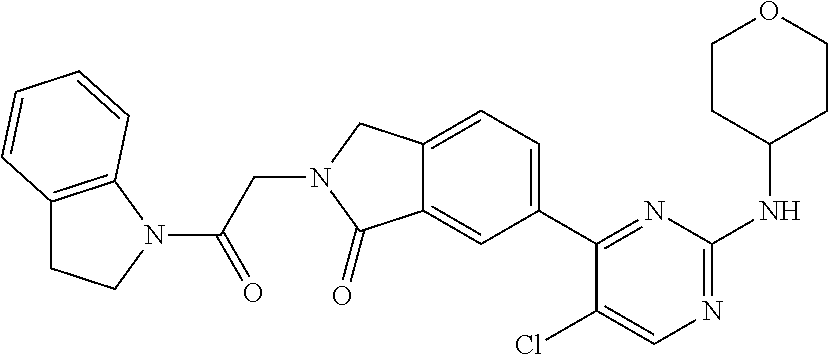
C1(Cl)=CN=C(NC2CCOCC2)N=C1C1=CC=C2C(=C1)C(=O)N(CC(=O)N1C3=C(CC1)C=CC=C3)C2
